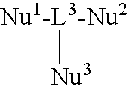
[Nu1-L3-Nu2][Nu3]
